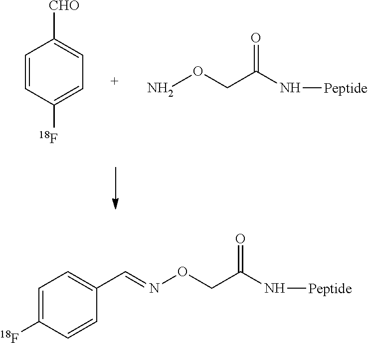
C1=CC([18F])=CC=C1[CHO].NOCC(N[Peptide])=O.C1=C([18F])C=CC(C=NOCC(N[Peptide])=O)=C1
